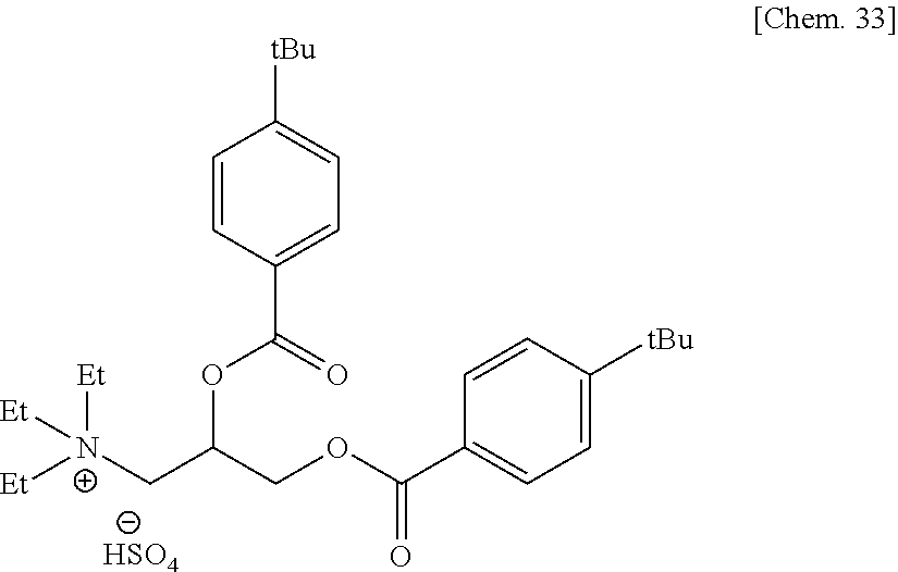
C1=C([tBu])C=CC(C(OCC(C[N+]([Et])([Et])[Et])OC(C2=CC=C([tBu])C=C2)=O)=O)=C1.[HSO4]
